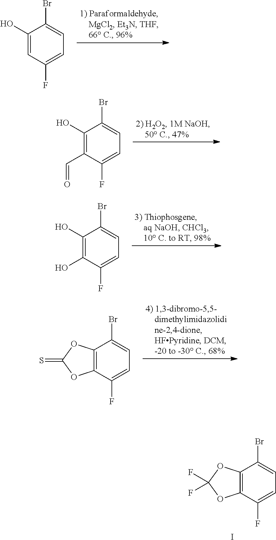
OC1=CC(F)=CC=C1Br.OC1=C(C=O)C(F)=CC=C1Br.OC1=C(O)C(F)=CC=C1Br.C12=C(C(F)=CC=C1Br)OC(=S)O2.C12=C(C(F)=CC=C1Br)OC(F)(F)O2.I
